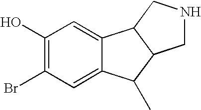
C1(O)=C(Br)C=C2C(=C1)C1C(C2C)CNC1
